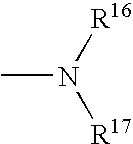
N(C)([R16])[R17]
